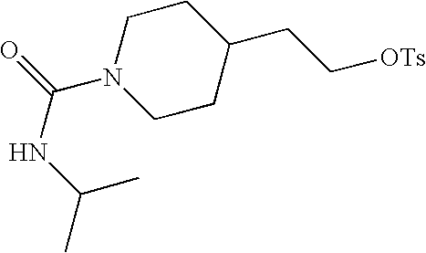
N1(C(=O)NC(C)C)CCC(CC[OTs])CC1
